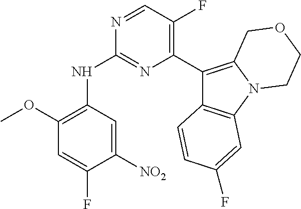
C1(C2=C3N(C4=C2C=CC(F)=C4)CCOC3)=C(F)C=NC(NC2=C(OC)C=C(F)C([NO2])=C2)=N1
